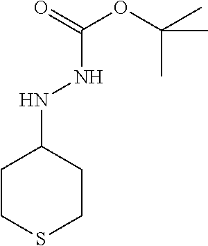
C1CSCCC1NNC(OC(C)(C)C)=O
